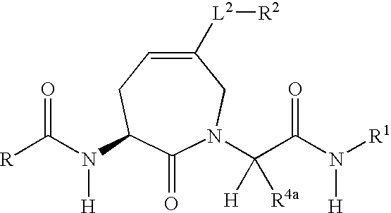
C1([L2][R2])=CCC(N(C([R])=O)[H])C(=O)N(C(C(N([R1])[H])=O)([H])[R4a])C1
